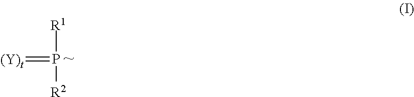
[(Y)t]=[P ~]([R2])[R1]
